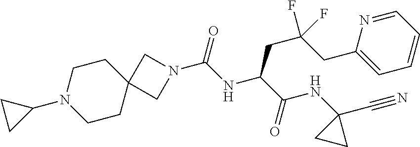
C12(CCN(C3CC3)CC1)CN(C(NC(C(=O)NC1(C#N)CC1)CC(CC1=CC=CC=N1)(F)F)=O)C2
